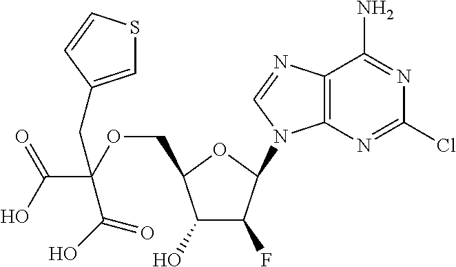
C1(O)C(F)C(N2C3=C(N=C2)C(N)=NC(Cl)=N3)OC1COC(C(O)=O)(C(O)=O)CC1=CSC=C1
